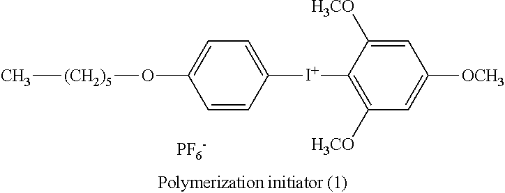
C1=CC([I+]C2=C([H3CO])C=C([OCH3])C=C2[H3CO])=CC=C1O[(CH2)5]C.[PF6-]
